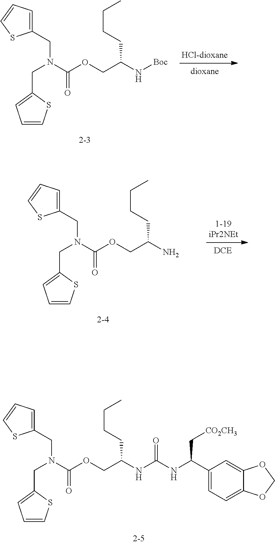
C1=CSC(CN(CC2=CC=CS2)C(OCC(N[Boc])CCCC)=O)=C1.C1=CSC(CN(CC2=CC=CS2)C(OCC(N)CCCC)=O)=C1.C1=CSC(CN(CC2=CC=CS2)C(OCC(NC(NC(C2=CC=C3C(=C2)OCO3)C[CO2CH3])=O)CCCC)=O)=C1
